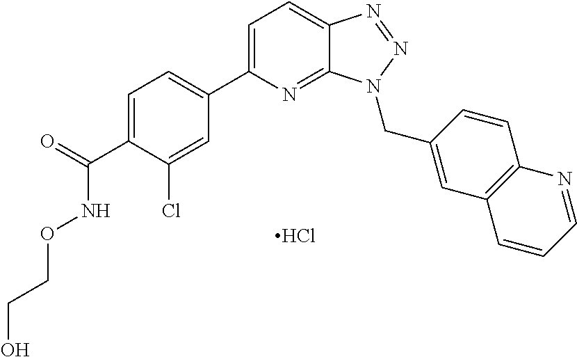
C1=C(C2=CC=C(C(=O)NOCCO)C(Cl)=C2)N=C2C(=C1)N=NN2CC1=CC2=C(C=C1)N=CC=C2.Cl
